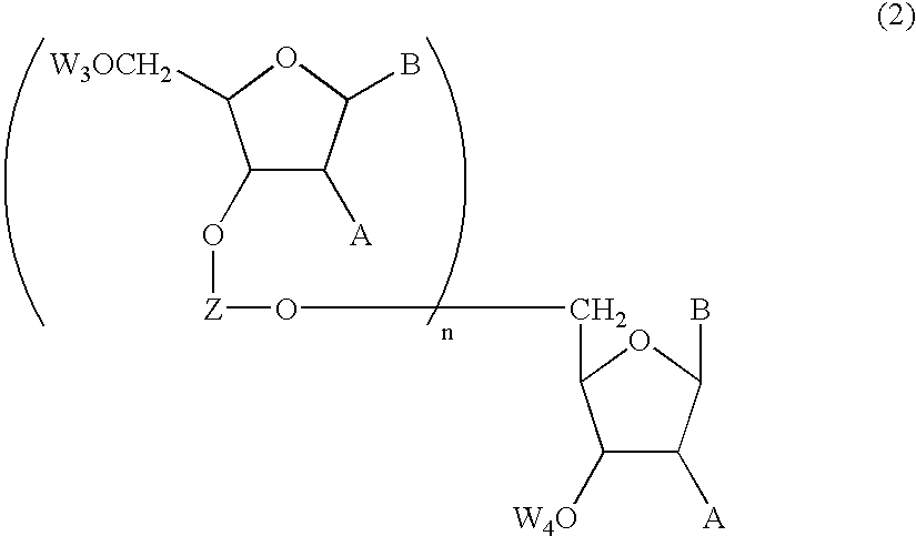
C1(O[Z]OCC2C([W4O])C([A])C(B)O2)C([A])C(B)OC1[W3OCH2]
